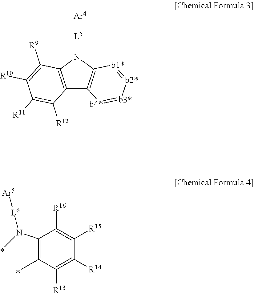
C1(C)=C(N(C)[L6][Ar5])C([R16])=C([R15])C([R14])=C1[R13].C12=C(N([L5][Ar4])C3=C1[b4*]=[b3*][b2*]=[b1*]3)C([R9])=C([R10])C([R11])=C2[R12]
